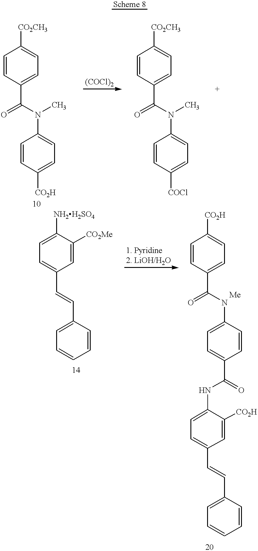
C1=CC(C(N(C2=CC=C([CO2H])C=C2)C)=O)=CC=C1[CO2CH3].C1=CC(C(N(C2=CC=C([COCl])C=C2)C)=O)=CC=C1[CO2CH3].C1=C([NH2H2SO4])C([CO2Me])=CC(C=CC2=CC=CC=C2)=C1.C1=CC(C(NC2=CC=C(C(NC3=CC=C(C=CC4=CC=CC=C4)C=C3[CO2H])=O)C=C2)=O)=CC=C1[CO2H].[Me]
